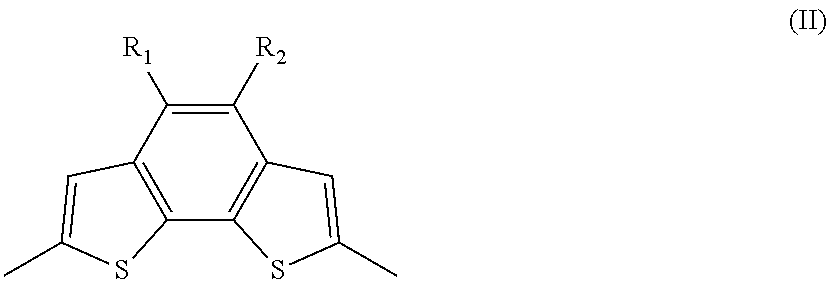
C12=C(C3=C(C([R1])=C1[R2])C=C(C)S3)SC(C)=C2
